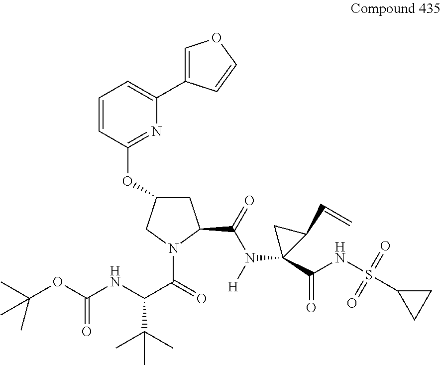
C1=CC(OC2CC(C(=O)N(C3(C(NS(=O)(=O)C4CC4)=O)C(C=C)C3)[H])N(C(=O)C(C(C)(C)C)NC(=O)OC(C)(C)C)C2)=NC(C2=COC=C2)=C1
